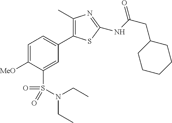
C1=C([MeO])C(S(N(CC)CC)(=O)=O)=CC(C2=C(C)N=C(NC(=O)CC3CCCCC3)S2)=C1
